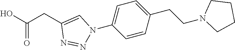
C1=CC(CCN2CCCC2)=CC=C1N1N=NC(CC(O)=O)=C1
